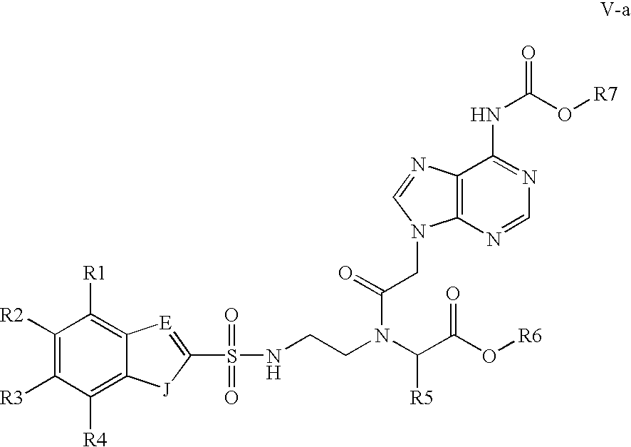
C12=C([R4])C([R3])=C([R2])C([R1])=C1[E]=C(S(=O)(NCCN(C(C(O[R6])=O)[R5])C(=O)CN1C3=C(N=C1)C(NC(=O)O[R7])=NC=N3)=O)[J]2
